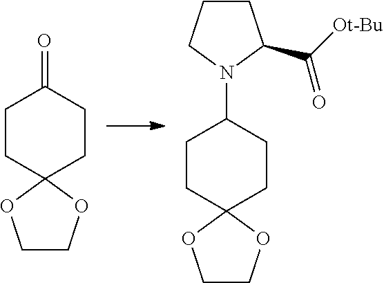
C1CC2(CCC1N1CCCC1C([Ot-Bu])=O)OCCO2.C1CC2(CCC1=O)OCCO2
